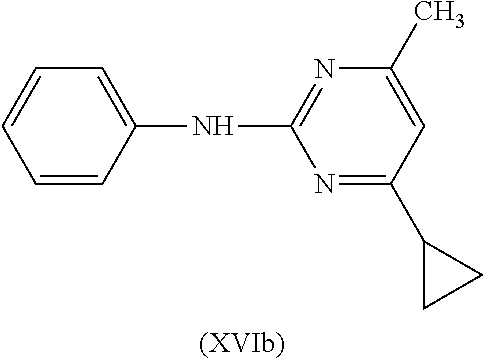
C1=CC(NC2=NC(C)=CC(C3CC3)=N2)=CC=C1
